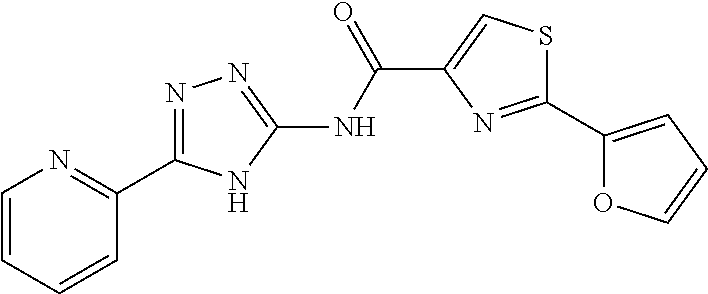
C1(C(=O)NC2=NN=C(C3=NC=CC=C3)N2)=CSC(C2=CC=CO2)=N1
